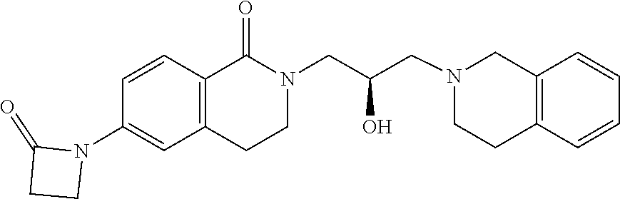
C12=C(C=CC=C1)CCN(CC(CN1C(=O)C3=C(C=C(N4C(=O)CC4)C=C3)CC1)O)C2
